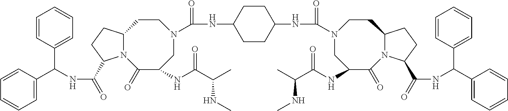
C1=CC(C(NC(=O)C2N3C(CC2)CCN(C(NC2CCC(NC(=O)N4CC(NC(C(C)NC)=O)C(=O)N5C(CC4)CCC5C(=O)NC(C4=CC=CC=C4)C4=CC=CC=C4)CC2)=O)CC(NC(C(C)NC)=O)C3=O)C2=CC=CC=C2)=CC=C1
